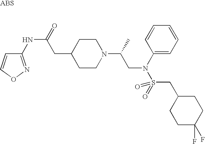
C1(NC(=O)CC2CCN(C(C)CN(S(=O)(CC3CCC(F)(F)CC3)=O)C3=CC=CC=C3)CC2)=NOC=C1
